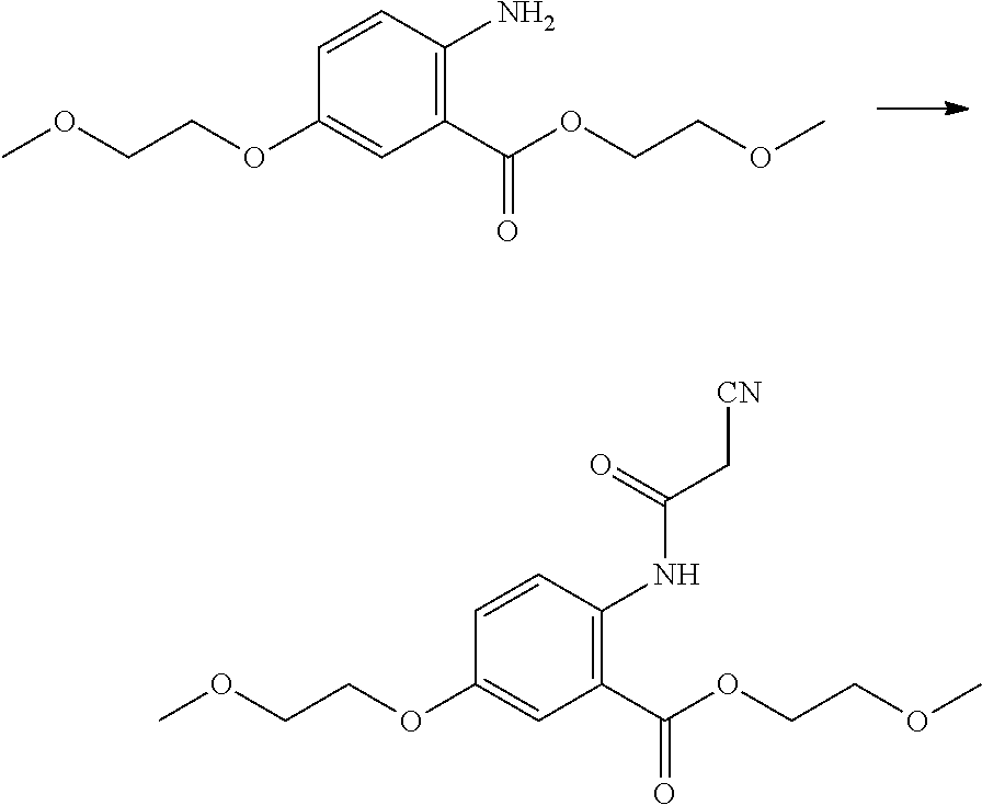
C(COC)OC1=CC(C(OCCOC)=O)=C(N)C=C1.C(COC)OC1=CC(C(OCCOC)=O)=C(NC(C[CN])=O)C=C1
